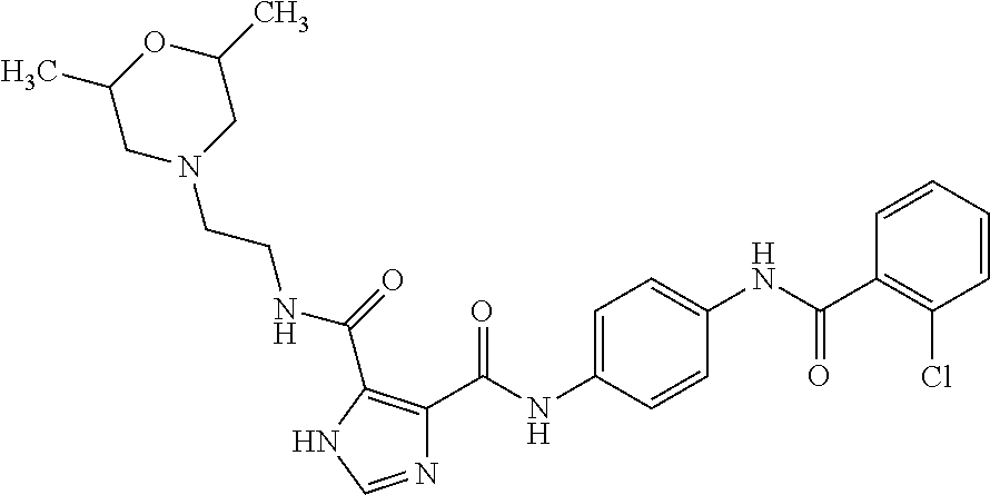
N1=CNC(C(=O)NCCN2CC(C)OC(C)C2)=C1C(NC1=CC=C(NC(=O)C2=C(Cl)C=CC=C2)C=C1)=O
